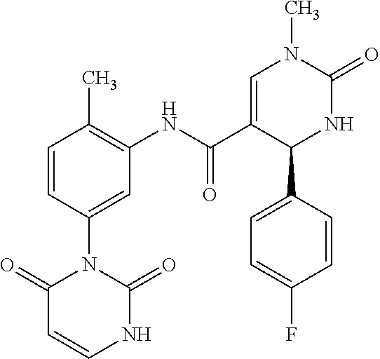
C1=CC(C)=C(NC(C2=CN(C)C(=O)NC2C2=CC=C(F)C=C2)=O)C=C1N1C(=O)C=CNC1=O
